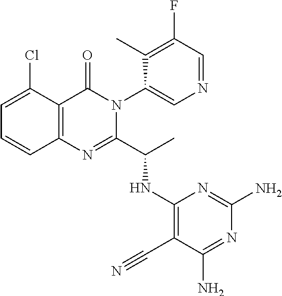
C1=C(Cl)C2=C(C=C1)N=C(C(C)NC1=C(C#N)C(N)=NC(N)=N1)N(C1=CN=CC(F)=C1C)C2=O
